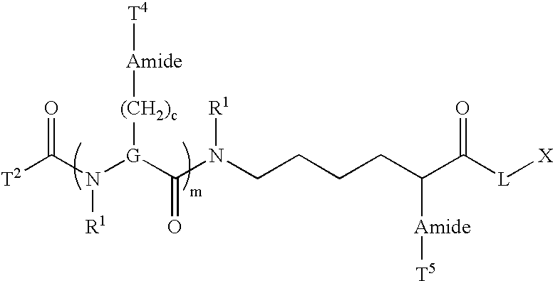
[T2]C(N([G](C(N(CCCCC(C([L][X])=O)[Amide][T5])[R1])=O)[(CH2)c][Amide][T4])[R1])=O
